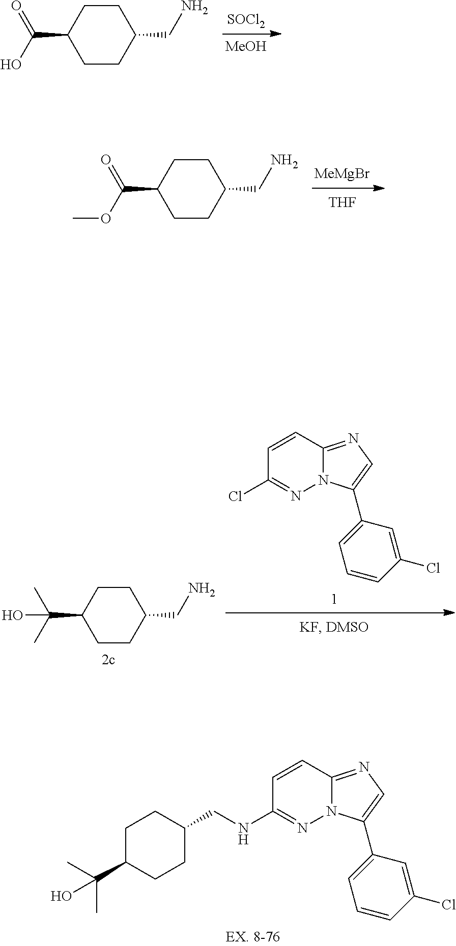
[SOCl2].[MeOH].C1CC(CN)CCC1C(O)=O.[MeMgBr].[THF].C1CC(CN)CCC1C(OC)=O.C1=CC(Cl)=NN2C1=NC=C2C1=CC=CC(Cl)=C1.C1CC(CN)CCC1C(C)(C)O.C1=CC(NCC2CCC(C(C)(O)C)CC2)=NN2C1=NC=C2C1=CC=CC(Cl)=C1
